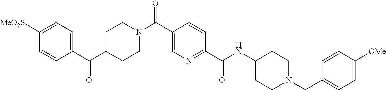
C1(C(C2CCN(C(C3=CN=C(C(NC4CCN(CC5=CC=C([OMe])C=C5)CC4)=O)C=C3)=O)CC2)=O)=CC=C([MeO2S])C=C1
